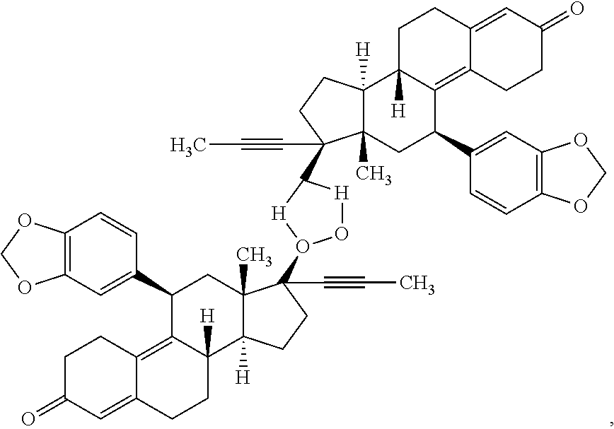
C12=CC(=O)CCC1=C1C([H])(CC2)C2([H])C(C)(CC1C1=CC3=C(C=C1)OCO3)C(C#CC)(C1[H]OO(C3(C#CC)C4(C)C([H])(C5([H])C(=C6C(=CC(=O)CC6)CC5)C(C5=CC6=C(C=C5)OCO6)C4)CC3)[H]1)CC2
